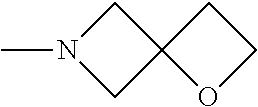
N1(C)CC2(C1)OCC2
